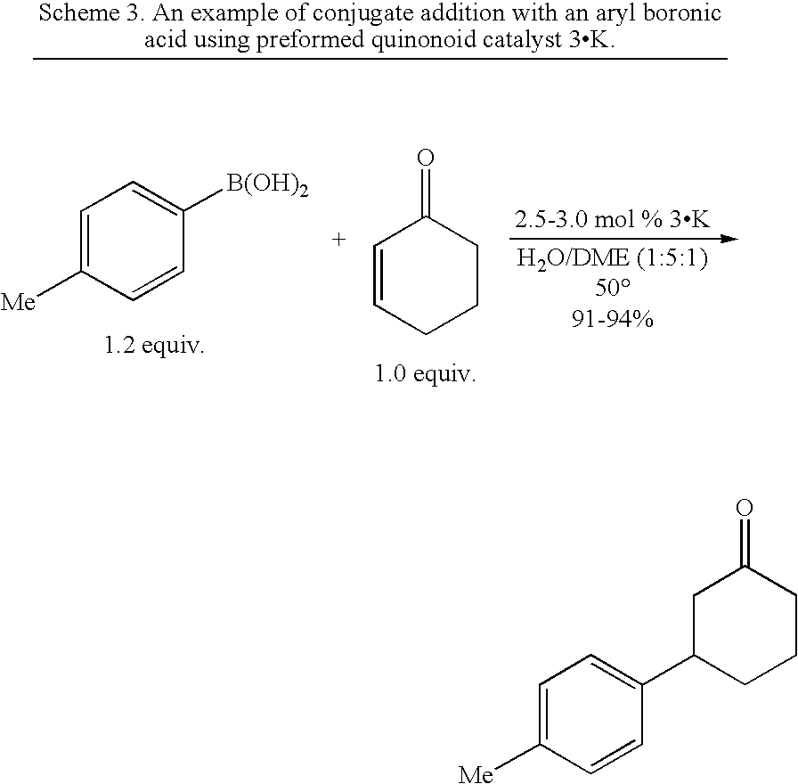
C1=C([Me])C=CC([B(OH)2])=C1.C1=CCCCC1=O.C1=C([Me])C=CC(C2CC(=O)CCC2)=C1
